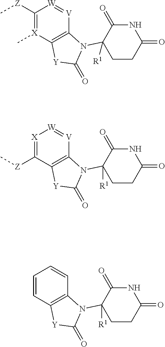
C1([Z]C)=[X](C)C2=C([V]=[W]1)N(C1([R1])CCC(=O)NC1=O)C(=O)[Y]2.[X]1=C([Z]C)C2=C([V]=[W]1)N(C1([R1])CCC(=O)NC1=O)C(=O)[Y]2.C1=CC2=C(C=C1)N(C1([R1])CCC(=O)NC1=O)C(=O)[Y]2
